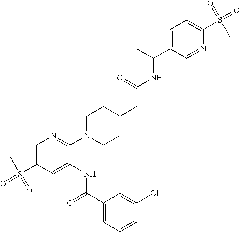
C1=C(S(C)(=O)=O)C=C(NC(C2=CC=CC(Cl)=C2)=O)C(N2CCC(CC(=O)NC(C3=CC=C(S(=O)(C)=O)N=C3)CC)CC2)=N1
